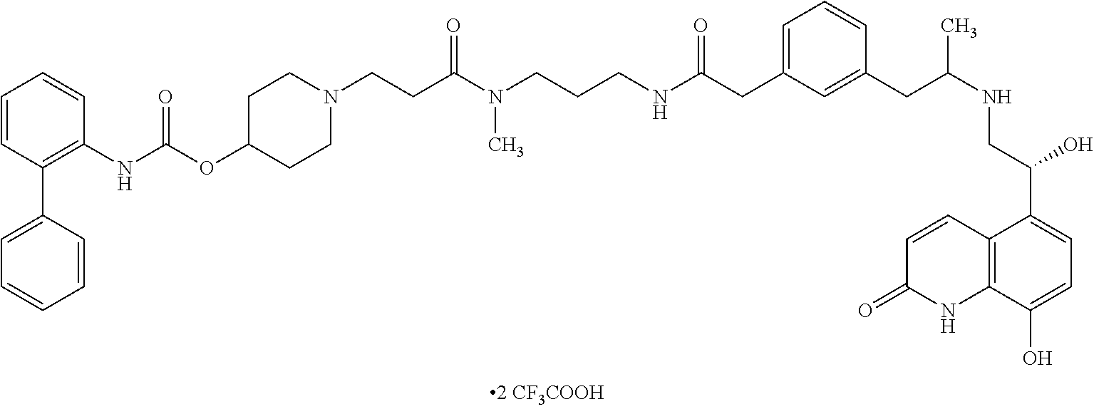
C1=CC(C2=CC=CC=C2)=C(NC(=O)OC2CCN(CCC(N(CCCNC(CC3=CC=CC(CC(NCC(C4=CC=C(O)C5=C4C=CC(=O)N5)O)C)=C3)=O)C)=O)CC2)C=C1
